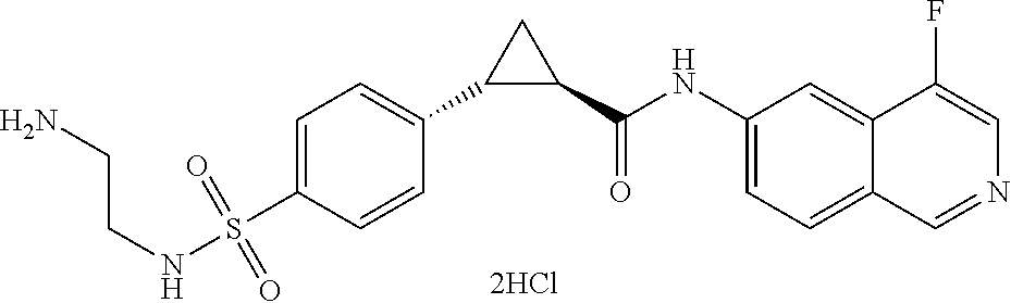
N(S(C1=CC=C(C2C(C(NC3=CC=C4C(=C3)C(F)=CN=C4)=O)C2)C=C1)(=O)=O)CCN
